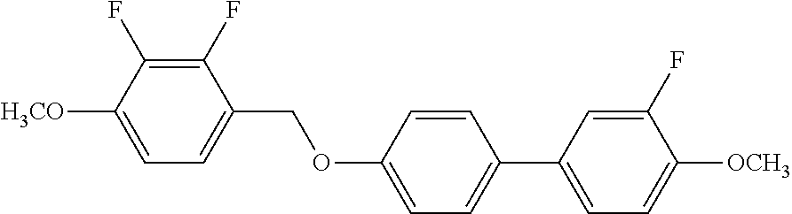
C1(F)=C(F)C([H3CO])=CC=C1COC1=CC=C(C2=CC=C([OCH3])C(F)=C2)C=C1
